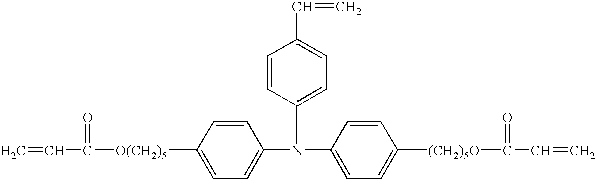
C1=C(N(C2=CC=C([(CH2)5O]C(=O)C=C)C=C2)C2=CC=C(C=C)C=C2)C=CC([O(CH2)5]C(=O)C=C)=C1
